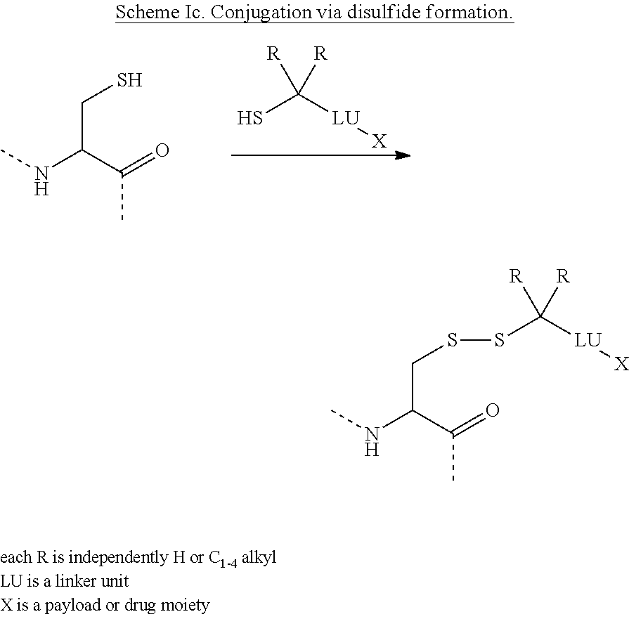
CNC(C(=O)C)CS.SC([LU][X])([R])[R].CNC(C(=O)C)CSSC([LU][X])([R])[R]
